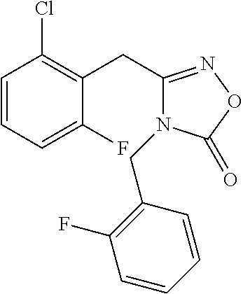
C1=CC=C(F)C(CC2=NOC(=O)N2CC2=C(F)C=CC=C2)=C1Cl
